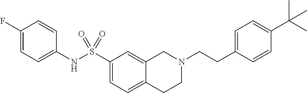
C1(F)=CC=C(NS(C2=CC=C3C(=C2)CN(CCC2=CC=C(C(C)(C)C)C=C2)CC3)(=O)=O)C=C1
